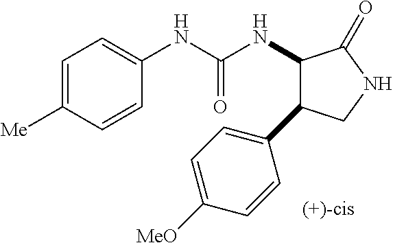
N(C(NC1C(C2=CC=C([MeO])C=C2)CNC1=O)=O)C1=CC=C([Me])C=C1
